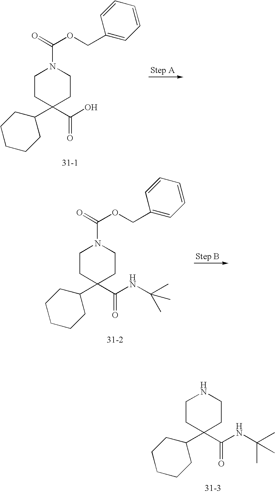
C1CC(C2CCCCC2)(C(O)=O)CCN1C(=O)OCC1=CC=CC=C1.C1CC(C2CCCCC2)(C(NC(C)(C)C)=O)CCN1C(=O)OCC1=CC=CC=C1.C1CC(C2CCCCC2)(C(NC(C)(C)C)=O)CCN1
